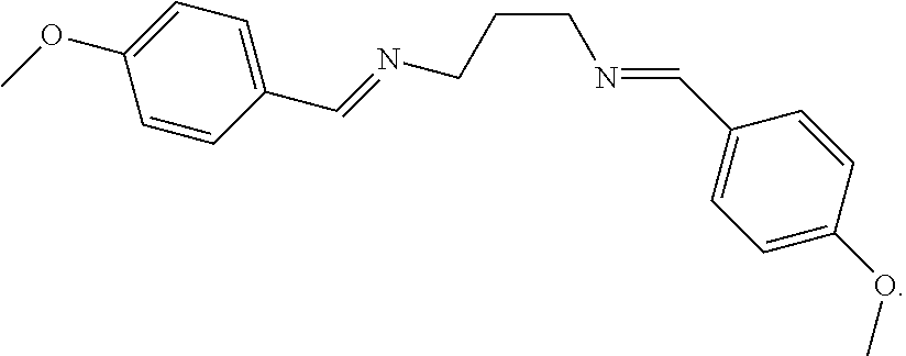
C1=CC(C=NCCCN=CC2=CC=C(OC)C=C2)=CC=C1OC
